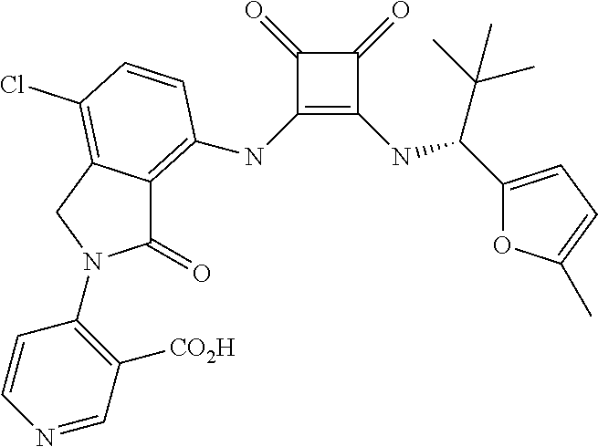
C1(NC2=C3C(=O)N(C4=C([CO2H])C=NC=C4)CC3=C(Cl)C=C2)=C(NC(C(C)(C)C)C2=CC=C(C)O2)C(=O)C1=O
